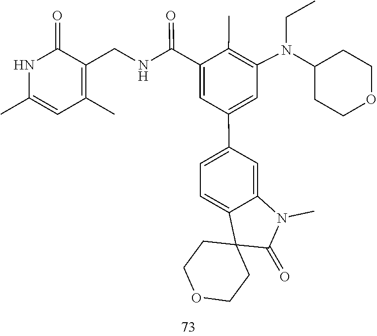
N(CC)(C1=C(C)C(C(NCC2=C(C)C=C(C)NC2=O)=O)=CC(C2=CC=C3C4(CCOCC4)C(=O)N(C)C3=C2)=C1)C1CCOCC1
